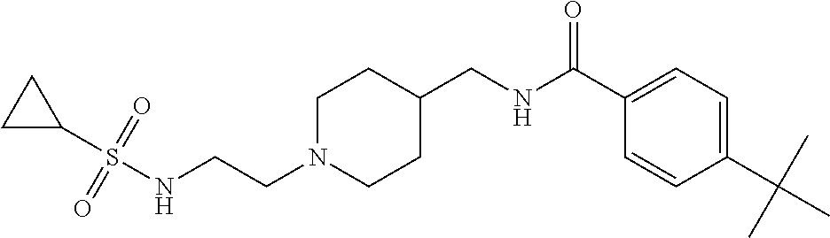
N(CCN1CCC(CNC(C2=CC=C(C(C)(C)C)C=C2)=O)CC1)S(C1CC1)(=O)=O
